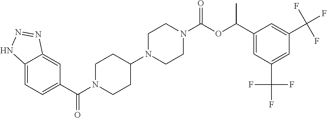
C12=CC=C(C(=O)N3CCC(N4CCN(C(=O)OC(C5=CC(C(F)(F)F)=CC(C(F)(F)F)=C5)C)CC4)CC3)C=C1N=NN2
